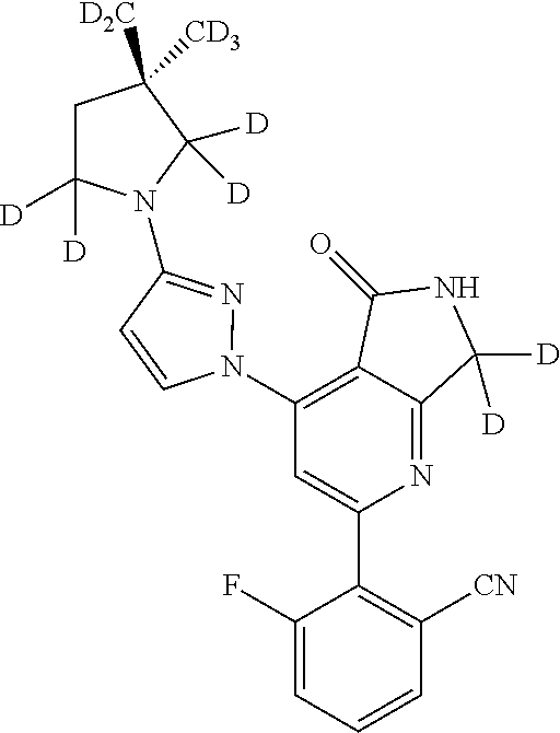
C1(N2N=C(N3C([D])([D])CC([CD2])([CD3])C3([D])[D])C=C2)=C2C(=NC(C3=C([CN])C=CC=C3F)=C1)C([D])([D])NC2=O
